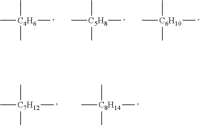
C[C4H6](C)(C)C.C[C5H8](C)(C)C.C[C6H10](C)(C)C.C[C7H12](C)(C)C.C[C8H14](C)(C)C
